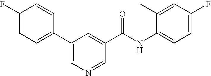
C1(F)=CC=C(C2=CN=CC(C(NC3=CC=C(F)C=C3C)=O)=C2)C=C1
